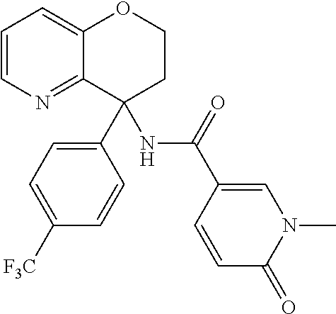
C1=CN=C2C(=C1)OCCC2(NC(C1=CN(C)C(=O)C=C1)=O)C1=CC=C([F3C])C=C1
